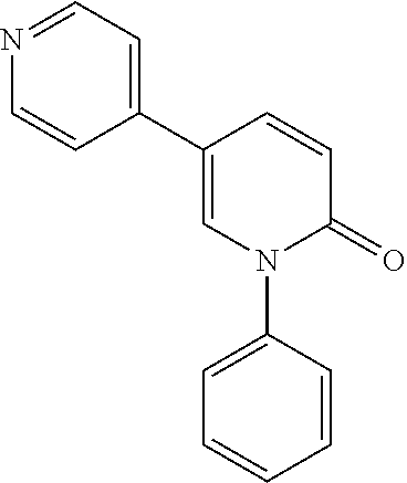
C1=C(C2=CC=NC=C2)C=CC(=O)N1C1=CC=CC=C1
